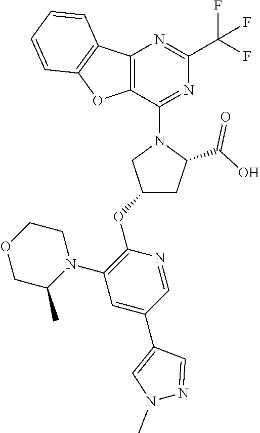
C12=C(C(N3CC(OC4=C(N5CCOCC5C)C=C(C5=CN(C)N=C5)C=N4)CC3C(O)=O)=NC(C(F)(F)F)=N1)OC1=C2C=CC=C1
